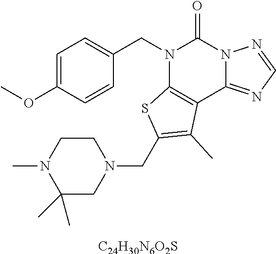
C1=C(OC)C=CC(CN2C3=C(C4=NC=NN4C2=O)C(C)=C(CN2CCN(C)C(C)(C)C2)S3)=C1.[C24H30N6O2S]
